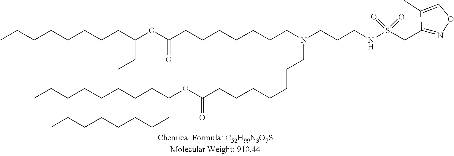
CCCCCCCCC(OC(CCCCCCCN(CCCNS(CC1=NOC=C1C)(=O)=O)CCCCCCCC(OC(CCCCCCCC)CCCCCCCC)=O)=O)CC
